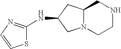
N12C(CC(NC3=NC=CS3)C1)CNCC2
